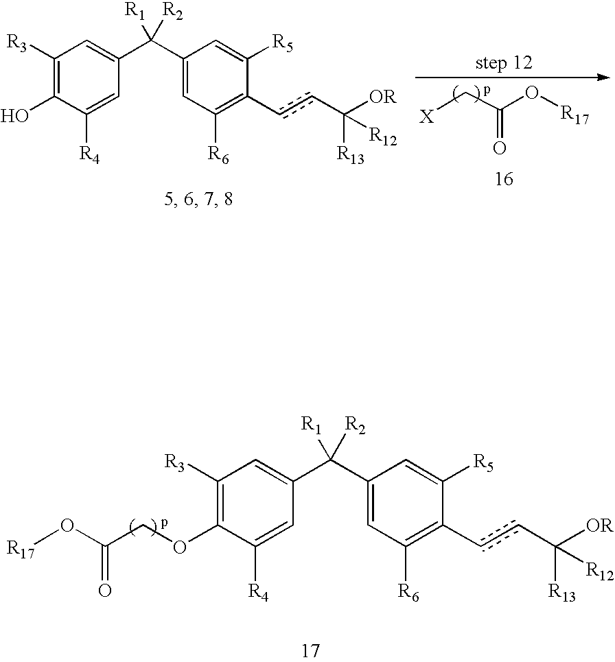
C1([R3])=C(O)C([R4])=CC(C(C2=CC([R6])=C(ccC([R13])([OR])[R12])C([R5])=C2)([R2])[R1])=C1.[X]CC(=O)O[R17].C1([R3])=C(OCC(O[R17])=O)C([R4])=CC(C(C2=CC([R6])=C(ccC([R13])([OR])[R12])C([R5])=C2)([R2])[R1])=C1
